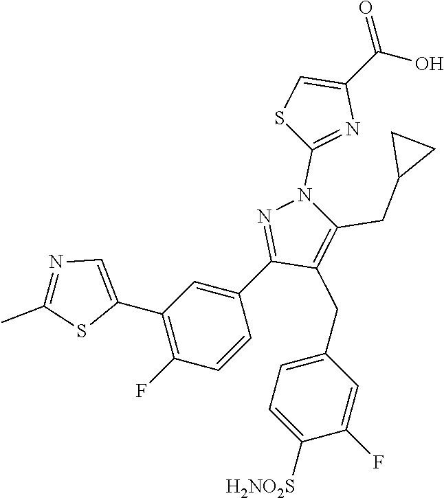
C1(C2=CN=C(C)S2)=C(F)C=CC(C2=NN(C3=NC(C(=O)O)=CS3)C(CC3CC3)=C2CC2=CC=C([H2NO2S])C(F)=C2)=C1
